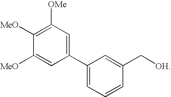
C1(C2=CC=CC(C[OH])=C2)=CC([OMe])=C([MeO])C([MeO])=C1
